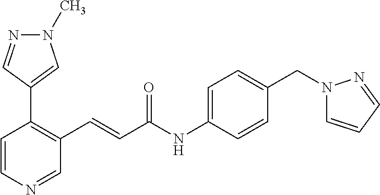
C1=CN=CC(C=CC(NC2=CC=C(CN3C=CC=N3)C=C2)=O)=C1C1=CN(C)N=C1
